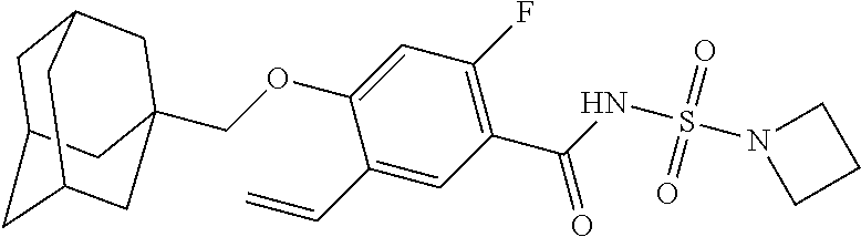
C12CC3CC(COC4=CC(F)=C(C(=O)NS(=O)(=O)N5CCC5)C=C4C=C)(CC(C3)C1)C2
